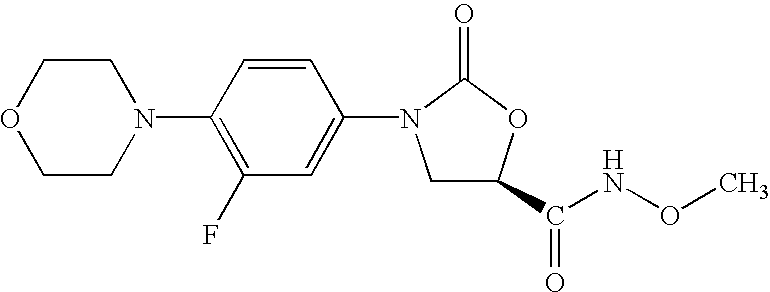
C1(C(NOC)=O)CN(C2=CC(F)=C(N3CCOCC3)C=C2)C(=O)O1
